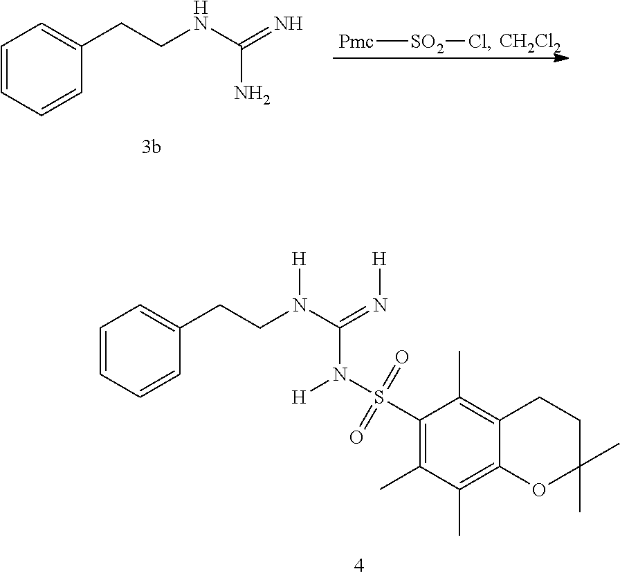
C1=CC=CC=C1CCN(C(=N[H])N(S(C1=C(C)C(C)=C2C(=C1C)CCC(C)(C)O2)(=O)=O)[H])[H].C1=CC=CC=C1CCNC(=N)N.[CH2Cl2].[Pmc][SO2]Cl
